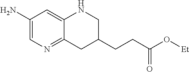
C1(N)=CN=C2C(=C1)NCC(CCC(O[Et])=O)C2
